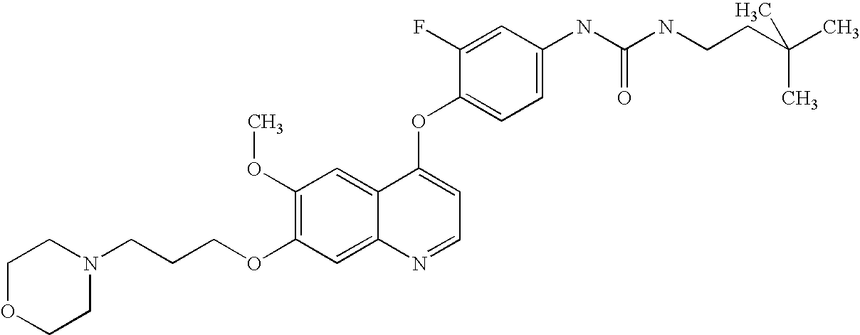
C1(OC)=C(OCCCN2CCOCC2)C=C2C(=C1)C(OC1=CC=C(NC(NCCC(C)(C)C)=O)C=C1F)=CC=N2
